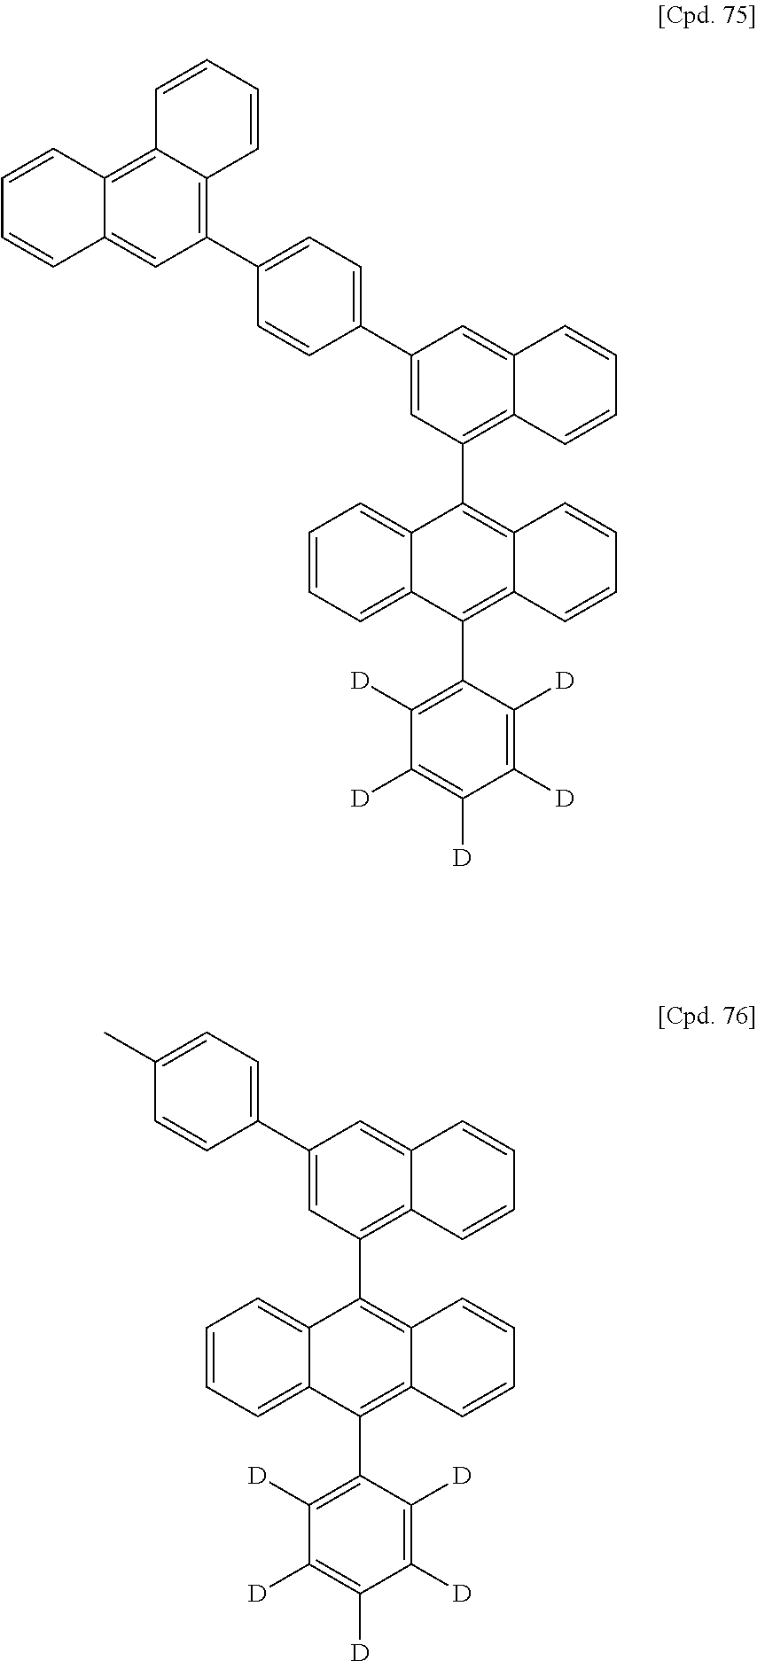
C1=CC=C2C(=C1)C(C1=C3C(=CC(C4=CC=C(C5=C6C(=C7C(=C5)C=CC=C7)C=CC=C6)C=C4)=C1)C=CC=C3)=C1C(=C2C2=C([D])C([D])=C([D])C([D])=C2[D])C=CC=C1.C1=CC=C2C(=C1)C(C1=C3C(=CC(C4=CC=C(C)C=C4)=C1)C=CC=C3)=C1C(=C2C2=C([D])C([D])=C([D])C([D])=C2[D])C=CC=C1
